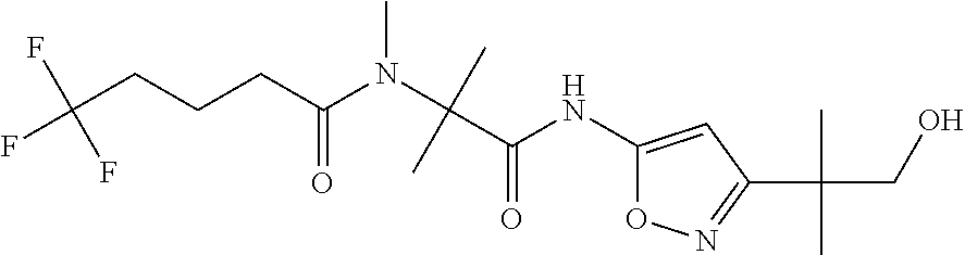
C(C(NC1=CC(C(CO)(C)C)=NO1)=O)(N(C)C(CCCC(F)(F)F)=O)(C)C
